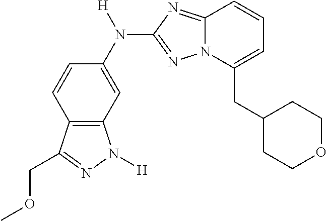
C1=CC2=C(C=C1N([H])C1=NN3C(=N1)C=CC=C3CC1CCOCC1)N([H])N=C2COC
